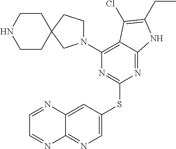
C1(N2CCC3(C2)CCNCC3)=C2C(=NC(SC3=CN=C4C(=C3)N=CC=N4)=N1)NC(CC)=C2Cl
